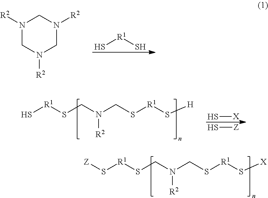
N1([R2])CN([R2])CN([R2])C1.S[R1]S.S[R1]SCN(CS[R1]S[H])[R2].S[X].S[Z].S([R1]SCN(CS[R1]S[X])[R2])[Z]
